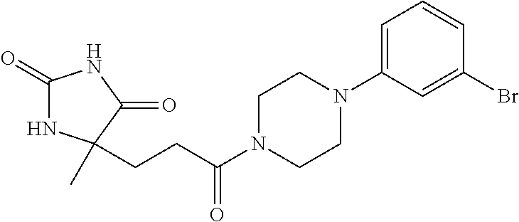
C1(=O)NC(C)(CCC(N2CCN(C3=CC=CC(Br)=C3)CC2)=O)C(=O)N1
